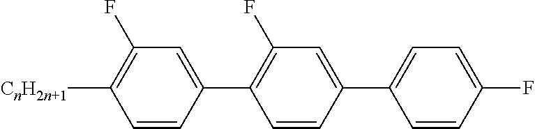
C1(C2=CC(F)=C([CnH2n+1])C=C2)=C(F)C=C(C2=CC=C(F)C=C2)C=C1
